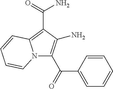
N12C(C(C3=CC=CC=C3)=O)=C(N)C(C(N)=O)=C1C=CC=C2
